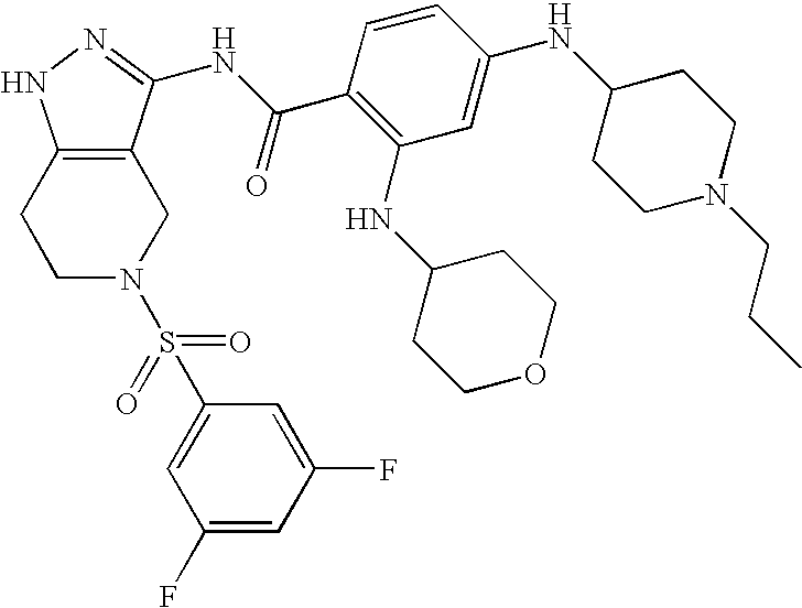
C1C2=C(CCN1S(C1=CC(F)=CC(F)=C1)(=O)=O)NN=C2NC(C1=C(NC2CCOCC2)C=C(NC2CCN(CCC)CC2)C=C1)=O
